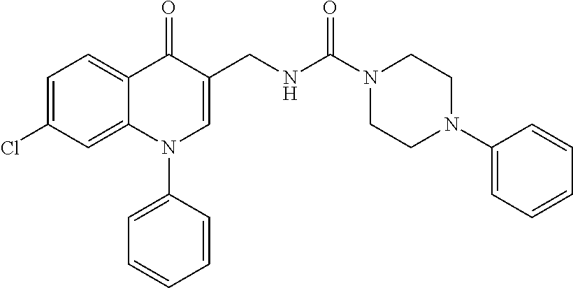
C1=C(Cl)C=C2C(=C1)C(=O)C(CNC(N1CCN(C3=CC=CC=C3)CC1)=O)=CN2C1=CC=CC=C1
